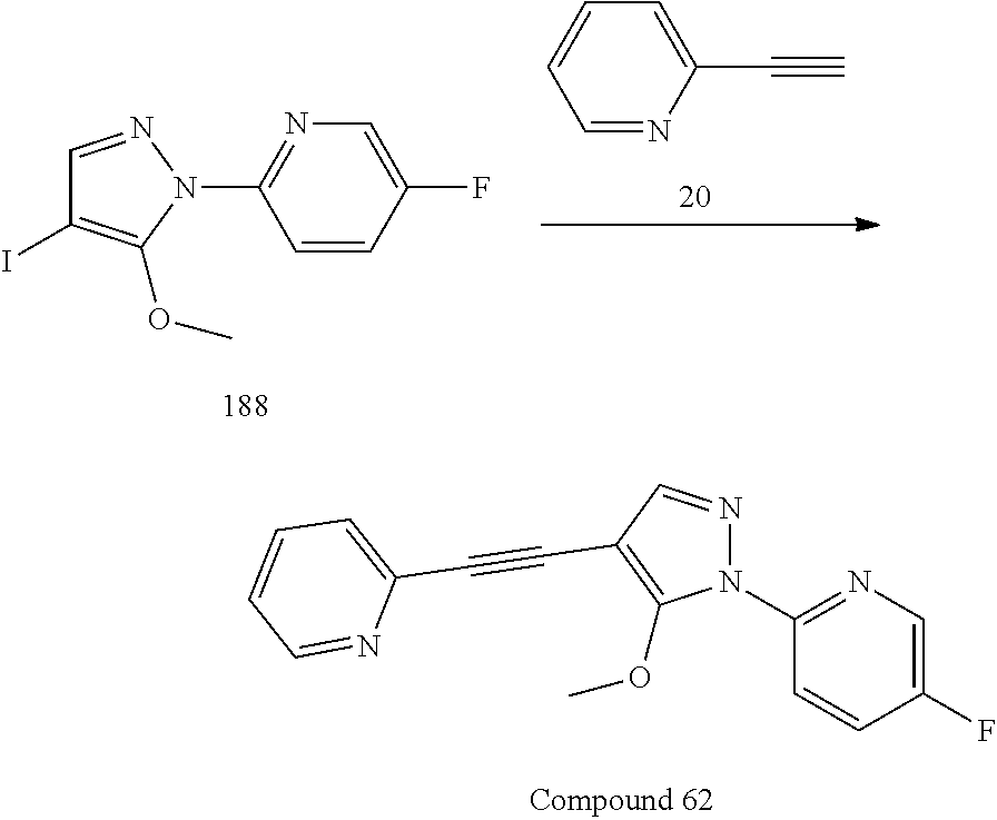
C1=NC(C#C)=CC=C1.C1=NN(C2=NC=C(F)C=C2)C(OC)=C1I.N1=CC(C#CC2=CC=CC=N2)=C(OC)N1C1=NC=C(F)C=C1
